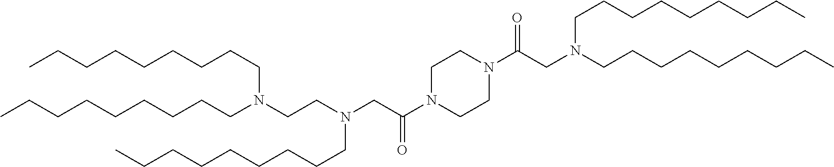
C(CCCCN(CC(N1CCN(C(CN(CCCCCCCCC)CCCCCCCCC)=O)CC1)=O)CCN(CCCCCCCCC)CCCCCCCCC)CCCC
